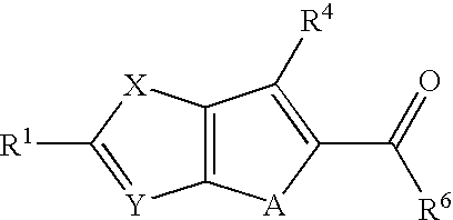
C12=C([X]C([R1])=[Y]1)C([R4])=C(C(=O)[R6])[A]2
